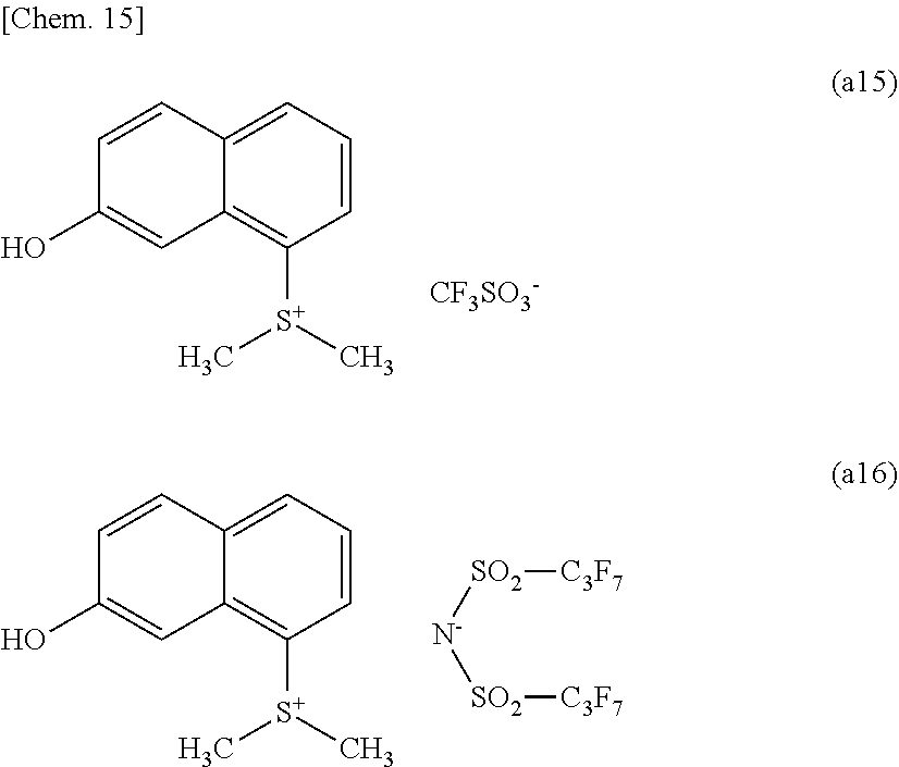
C1(O)=CC2=C([S+](C)C)C=CC=C2C=C1.[CF3SO3-].[N-]([SO2][C3F7])[SO2][C3F7].C1(O)=CC2=C([S+](C)C)C=CC=C2C=C1
